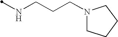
N1(CCCNC)CCCC1
